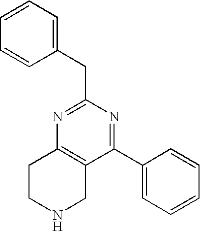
C1CNCC2=C1N=C(CC1=CC=CC=C1)N=C2C1=CC=CC=C1
